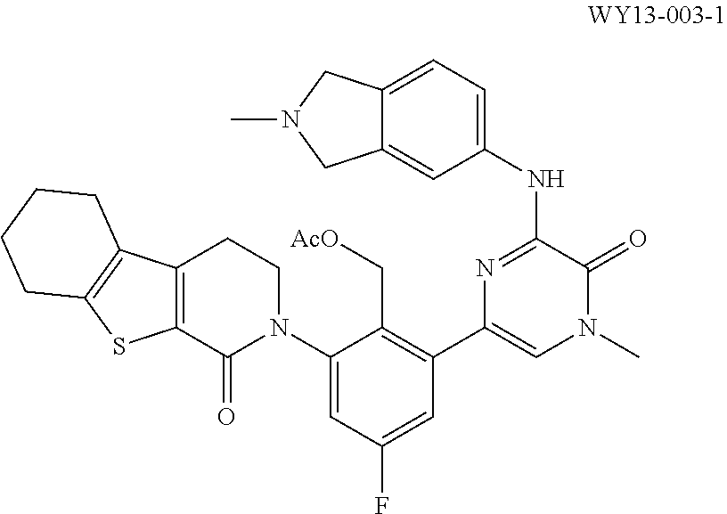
C12=CC(NC3=NC(C4=C(C[AcO])C(N5CCC6=C(C5=O)SC5=C6CCCC5)=CC(F)=C4)=CN(C)C3=O)=CC=C1CN(C)C2
